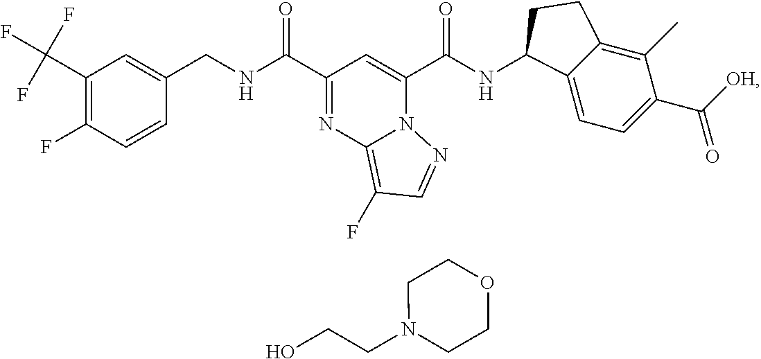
C1(C(F)(F)F)=C(F)C=CC(CNC(=O)C2=NC3=C(F)C=NN3C(C(NC3C4=CC=C(C([OH])=O)C(C)=C4CC3)=O)=C2)=C1.OCCN1CCOCC1
